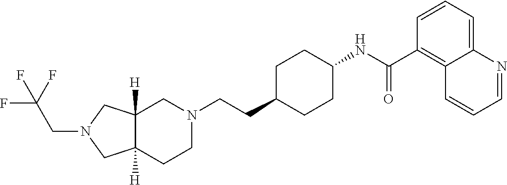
N1(CC(F)(F)F)CC2([H])C([H])(C1)CN(CCC1CCC(NC(C3=C4C(=CC=C3)N=CC=C4)=O)CC1)CC2
